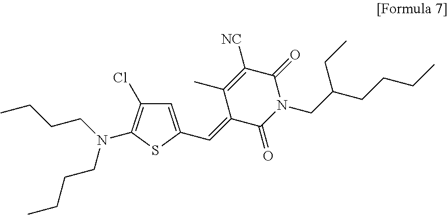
N(CCCC)(CCCC)C1=C(Cl)C=C(C=C2C(=O)N(CC(CCCC)CC)C(=O)C([NC])=C2C)S1
